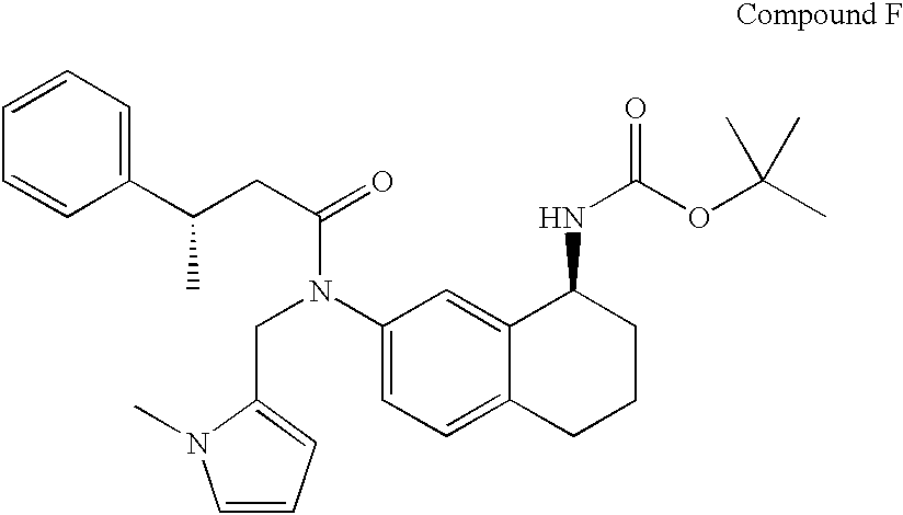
C1(N(CC2=CC=CN2C)C(CC(C2=CC=CC=C2)C)=O)=CC=C2C(=C1)C(NC(OC(C)(C)C)=O)CCC2
